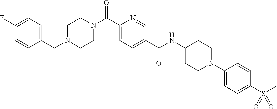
N(C(C1=CC=C(C(=O)N2CCN(CC3=CC=C(F)C=C3)CC2)N=C1)=O)C1CCN(C2=CC=C(S(C)(=O)=O)C=C2)CC1
